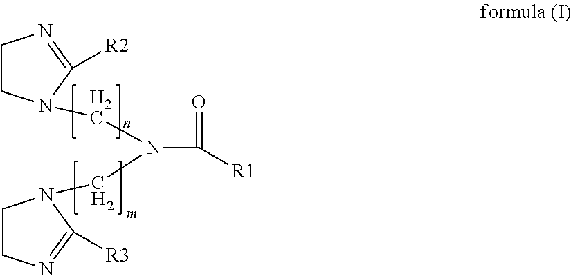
C1CN(CN(CN2CCN=C2[R3])C([R1])=O)C([R2])=N1
